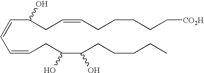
C(=CC=CCC(C(CCCCC)O)O)C(CC=CCCCCC[CO2H])O
